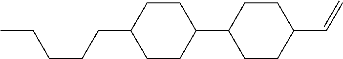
C1(C=C)CCC(C2CCC(CCCCC)CC2)CC1
